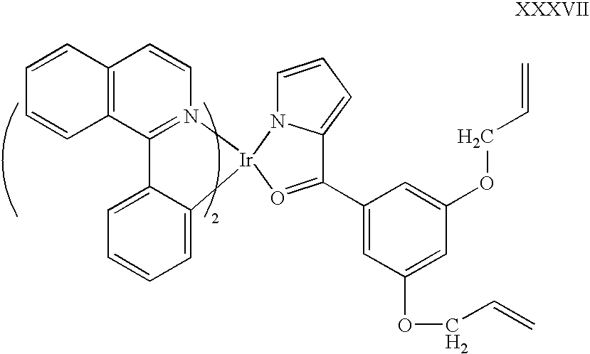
C12=C(C3=N(C=C1)[Ir]1(C4=CC=CC=C34)N3C(=CC=C3)C(C3=CC(OCC=C)=CC(OCC=C)=C3)=O1)C=CC=C2
